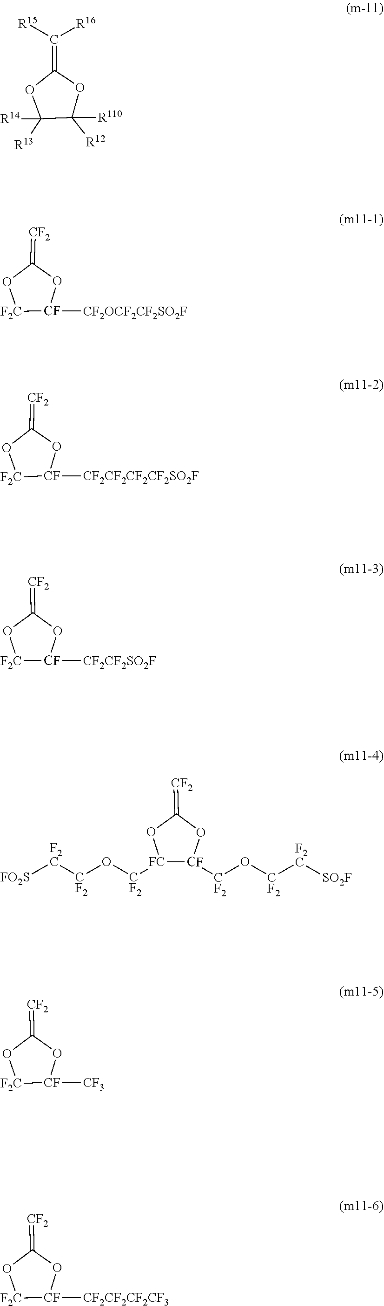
O1C([R13])([R14])C([R12])([R110])OC1=C([R15])[R16].O1[F2C][CF]([CF2OCF2CF2SO2F])OC1=[CF2].O1[F2C][CF]([CF2CF2CF2CF2SO2F])OC1=[CF2].O1[FC]([CF2]O[CF2][F2C][FO2S])[CF]([CF2]O[CF2][F2C][SO2F])OC1=[CF2].O1[F2C][CF]([CF3])OC1=[CF2].O1[F2C][CF]([CF2CF2CF2CF3])OC1=[CF2].O1[F2C][CF]([CF2CF2SO2F])OC1=[CF2]
